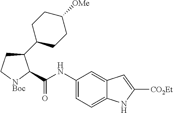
C1C[NBoc]C(C(NC2=CC=C3C(=C2)C=C([CO2Et])N3)=O)C1C1CCC([OMe])CC1
